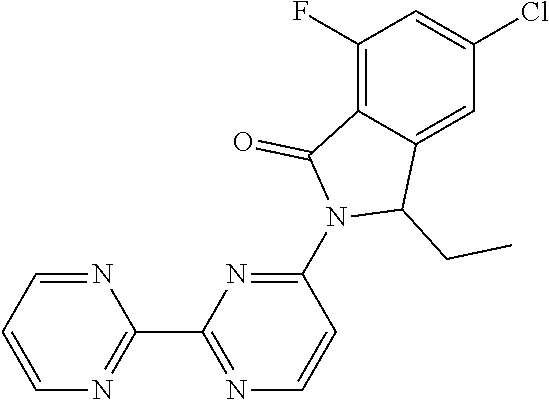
C1(F)=C2C(=CC(Cl)=C1)C(CC)N(C1=NC(C3=NC=CC=N3)=NC=C1)C2=O
